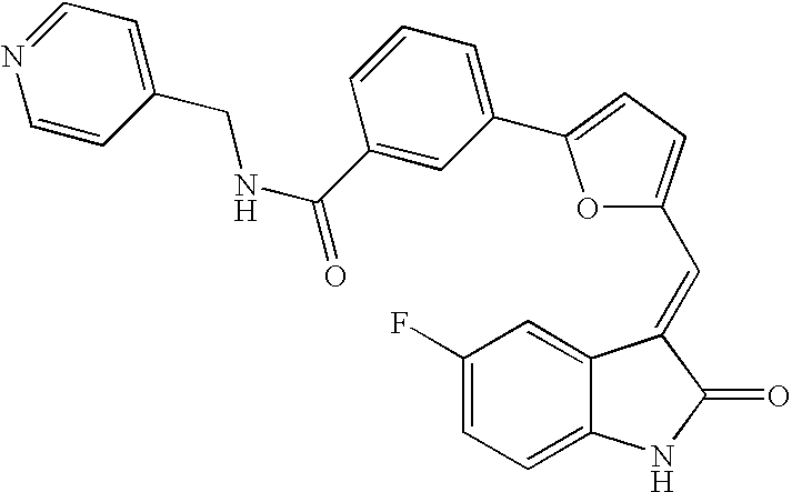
C1(F)=CC=C2C(=C1)C(=CC1=CC=C(C3=CC=CC(C(NCC4=CC=NC=C4)=O)=C3)O1)C(=O)N2
